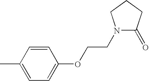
C1=CC(C)=CC=C1OCCN1C(=O)CCC1
